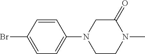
BrC1=CC=C(N2CC(=O)N(C)CC2)C=C1
